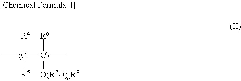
C[(C]([C)](C)(C)([R6])[O(R7O)pR8])([R4])[R5]
